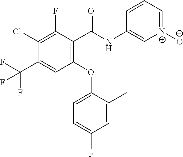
C1(C(NC2=C[N+]([O-])=CC=C2)=O)=C(OC2=CC=C(F)C=C2C)C=C(C(F)(F)F)C(Cl)=C1F
